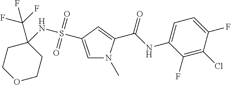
C(NC1=CC=C(F)C(Cl)=C1F)(=O)C1=CC(S(NC2(C(F)(F)F)CCOCC2)(=O)=O)=CN1C
